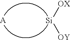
[A].[Si]([OX])[OY]
